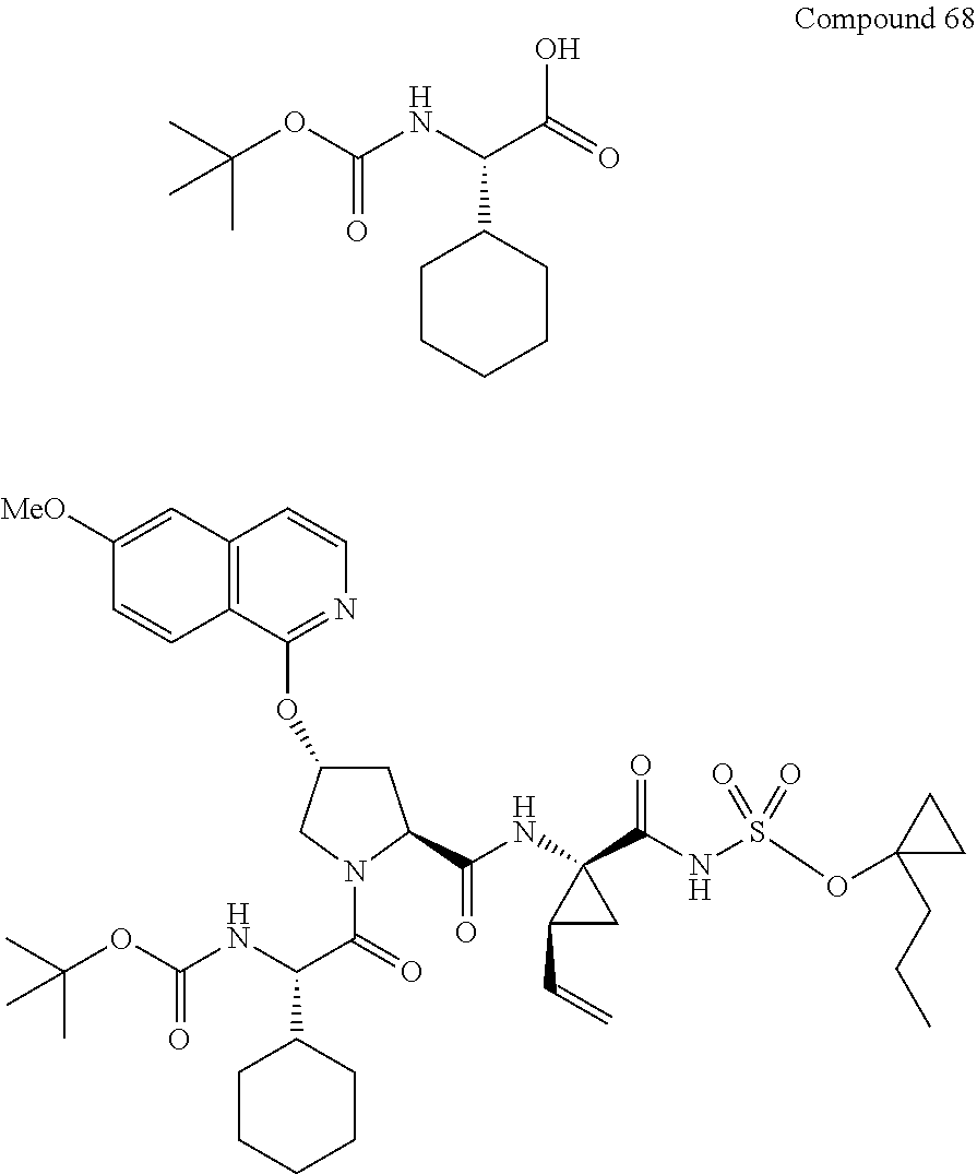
CC(OC(=O)NC(C1CCCCC1)C(=O)O)(C)C.C1([MeO])=CC2=C(C=C1)C(OC1CC(C(NC3(C(NS(OC4(CCC)CC4)(=O)=O)=O)CC3C=C)=O)N(C(C(NC(=O)OC(C)(C)C)C3CCCCC3)=O)C1)=NC=C2
